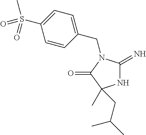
N1C(=N)N(CC2=CC=C(S(C)(=O)=O)C=C2)C(=O)C1(C)CC(C)C
